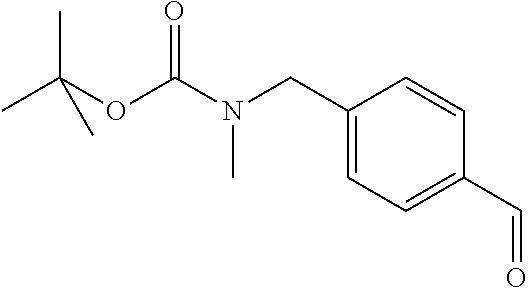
CC(OC(N(CC1=CC=C(C=O)C=C1)C)=O)(C)C
